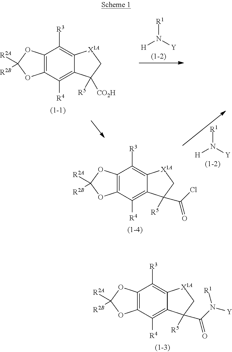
C12=C(C([R4])=C3C(=C1[R3])[X1A]CC3([CO2H])[R5])OC([R2A])([R2B])O2.[H]N([Y])[R1].[H]N([Y])[R1].C12=C(C([R4])=C3C(=C1[R3])[X1A]CC3([R5])C(Cl)=O)OC([R2A])([R2B])O2.C12=C(C([R4])=C3C(=C1[R3])[X1A]CC3([R5])C(N([Y])[R1])=O)OC([R2A])([R2B])O2
